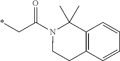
*CC(N1CCC2=C(C1(C)C)C=CC=C2)=O
